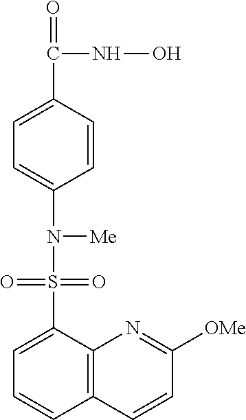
C1=CC(C(=O)NO)=CC=C1N(S(C1=CC=CC2=C1N=C([OMe])C=C2)(=O)=O)[Me]
